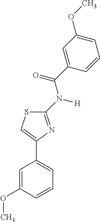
C1(N([H])C(C2=CC(OC)=CC=C2)=O)=NC(C2=CC=CC(OC)=C2)=CS1
